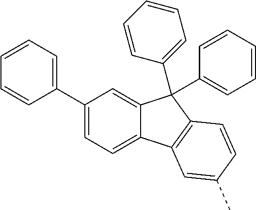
C1(C2=CC=CC=C2)=CC=C2C(=C1)C(C1=CC=CC=C1)(C1=CC=CC=C1)C1=C2C=C(C)C=C1
